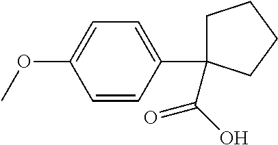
C1=C(C2(C(=O)O)CCCC2)C=CC(OC)=C1
